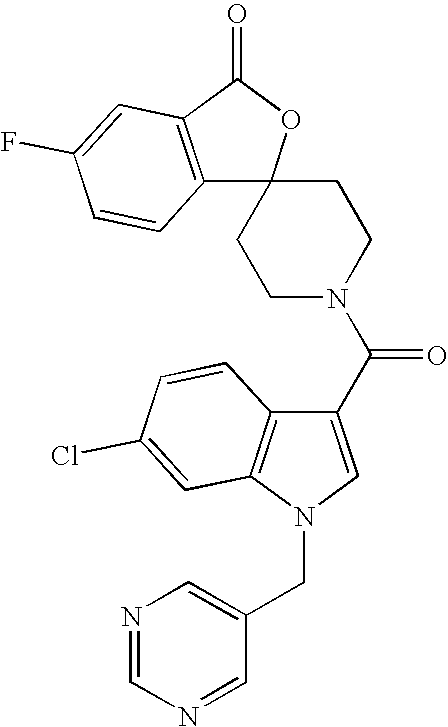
C12=C(C(=O)OC13CCN(C(C1=CN(CC4=CN=CN=C4)C4=C1C=CC(Cl)=C4)=O)CC3)C=C(F)C=C2
